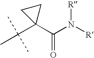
C(C1(C(N([R])[R])=O)CC1)(C)(C)C
